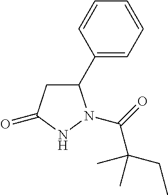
C1(C2=CC=CC=C2)CC(=O)NN1C(=O)C(CC)(C)C
